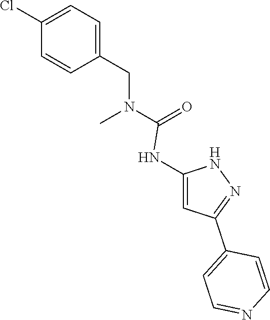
C1=C(CN(C(=O)NC2=CC(C3=CC=NC=C3)=NN2)C)C=CC(Cl)=C1
